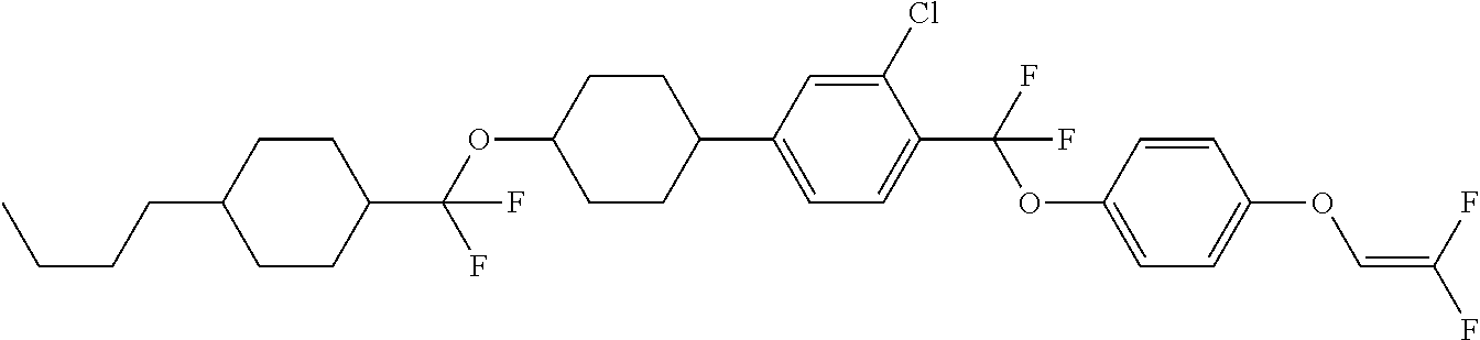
C1CC(C(OC2CCC(C3=CC=C(C(F)(OC4=CC=C(OC=C(F)F)C=C4)F)C(Cl)=C3)CC2)(F)F)CCC1CCCC
